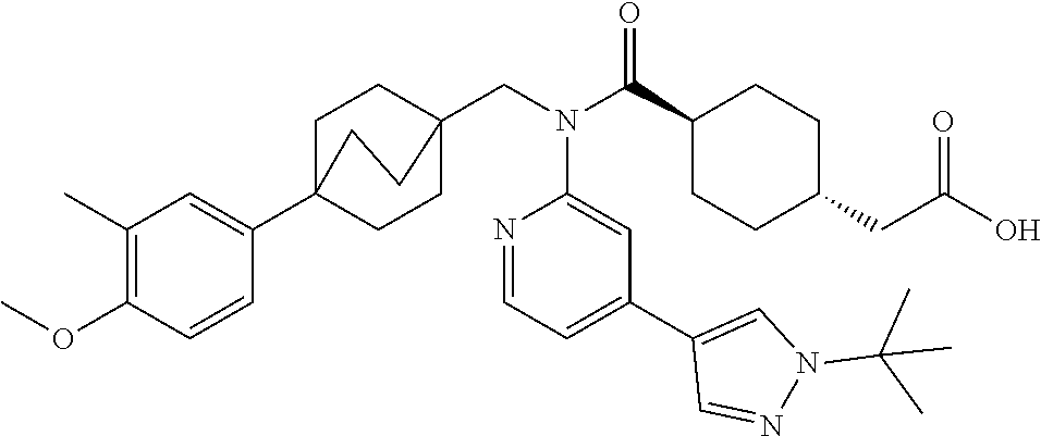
C1(C)=C(OC)C=CC(C23CCC(CN(C(C4CCC(CC(O)=O)CC4)=O)C4=CC(C5=CN(C(C)(C)C)N=C5)=CC=N4)(CC2)CC3)=C1
